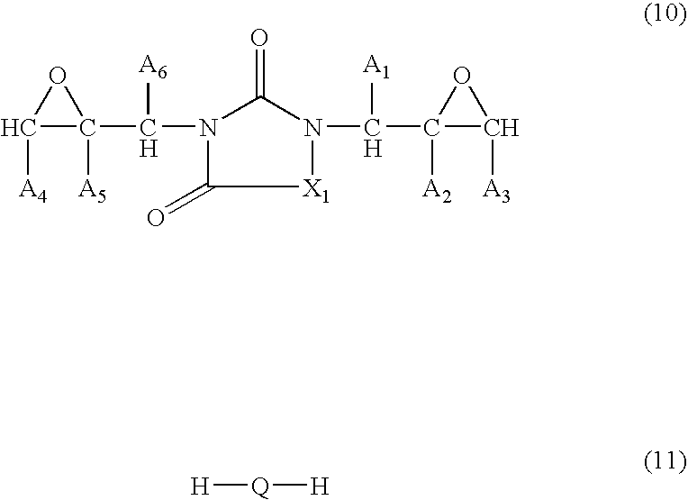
C1([A4])C([A5])(C(N2C(=O)[X1]N(C(C3([A2])C([A3])O3)[A1])C2=O)[A6])O1.[H][Q][H]
